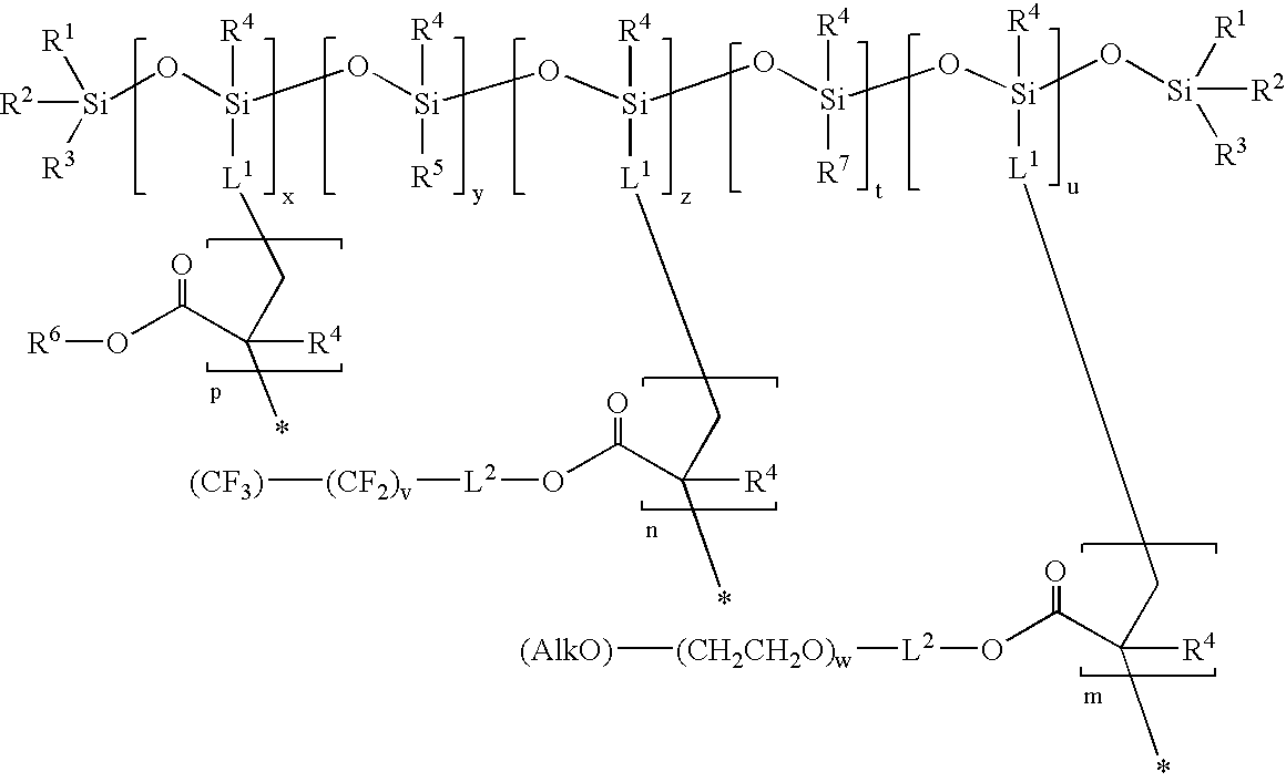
[Si](O[Si](O[Si](O[Si](O[Si](O[Si](O[Si]([R2])([R1])[R3])([R4])[L1]CC(*)([R4])C(O[L2][(CH2CH2O)w][(AlkO)])=O)([R4])[R7])([R4])[L1]CC(*)([R4])C(O[L2][(CF2)v][(CF3)])=O)([R4])[R5])([R4])[L1]CC(*)([R4])C(O[R6])=O)([R2])([R3])[R1]
